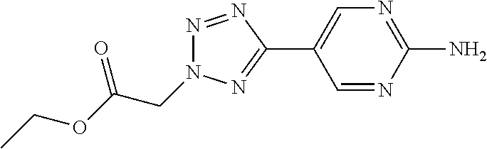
C1(C2=CN=C(N)N=C2)=NN(CC(OCC)=O)N=N1
